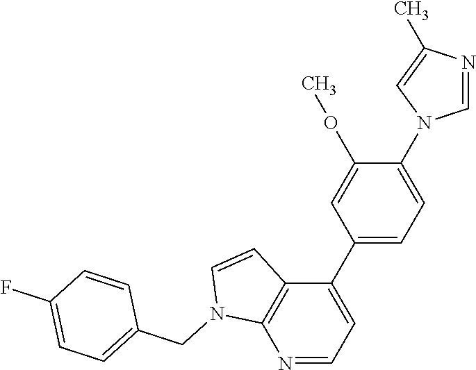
N1=CC=C(C2=CC=C(N3C=NC(C)=C3)C(OC)=C2)C2=C1N(CC1=CC=C(F)C=C1)C=C2
